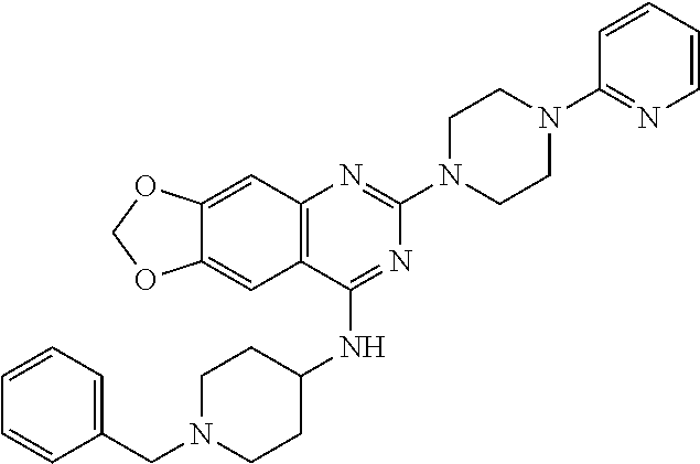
C12=C(C(NC3CCN(CC4=CC=CC=C4)CC3)=NC(N3CCN(C4=NC=CC=C4)CC3)=N1)C=C1C(=C2)OCO1
